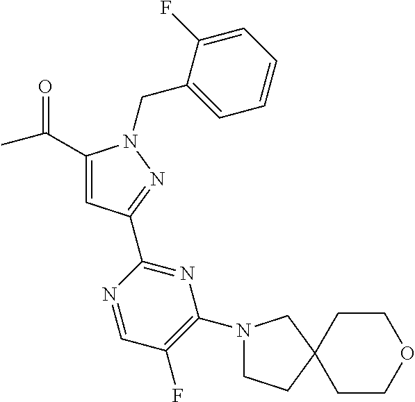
C1(C(=O)C)=CC(C2=NC(N3CCC4(C3)CCOCC4)=C(F)C=N2)=NN1CC1=CC=CC=C1F
